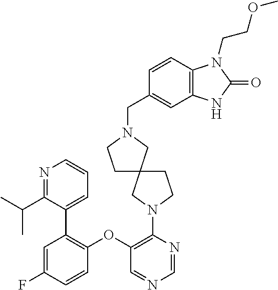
C1(OC2=C(C3=CC=CN=C3C(C)C)C=C(F)C=C2)=C(N2CC3(CC2)CCN(CC2=CC4=C(C=C2)N(CCOC)C(=O)N4)C3)N=CN=C1
